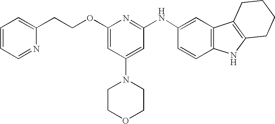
O(C1=CC(N2CCOCC2)=CC(NC2=CC3=C(C=C2)NC2=C3CCCC2)=N1)CCC1=CC=CC=N1
